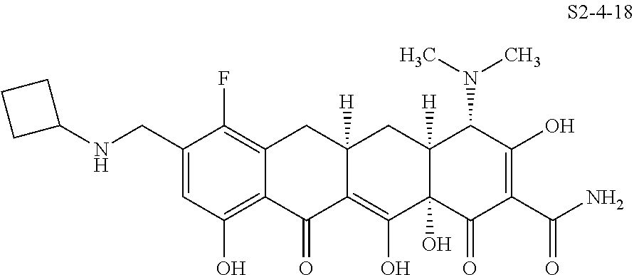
C1(CNC2CCC2)=CC(O)=C2C(=C1F)CC1([H])C(=C(O)C3(O)C([H])(C1)C(N(C)C)C(O)=C(C(N)=O)C3=O)C2=O
